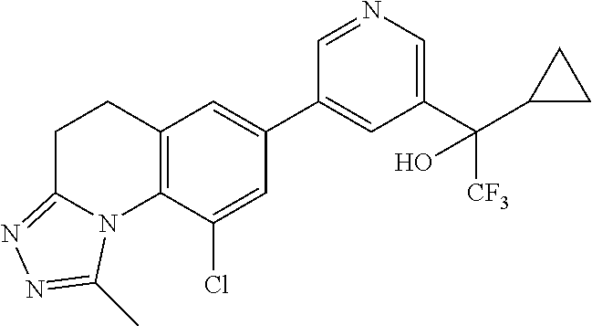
C1(C(C2CC2)(O)[CF3])=CN=CC(C2=CC3=C(C(Cl)=C2)N2C(=NN=C2C)CC3)=C1
